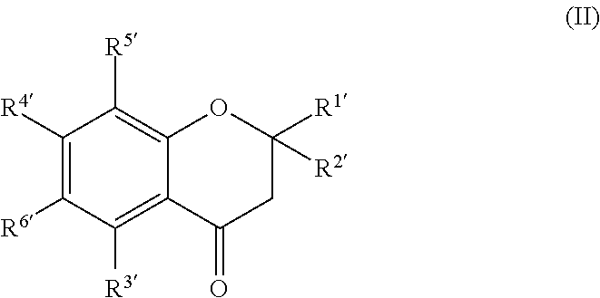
C1([R4])=C([R6])C([R3])=C2C(=C1[R5])OC([R1])([R2])CC2=O
